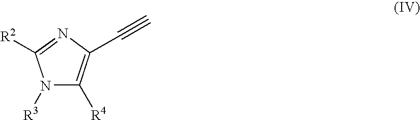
N1([R3])C([R4])=C(C#C)N=C1[R2]
